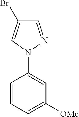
C1=NN(C2=CC([OMe])=CC=C2)C=C1Br
